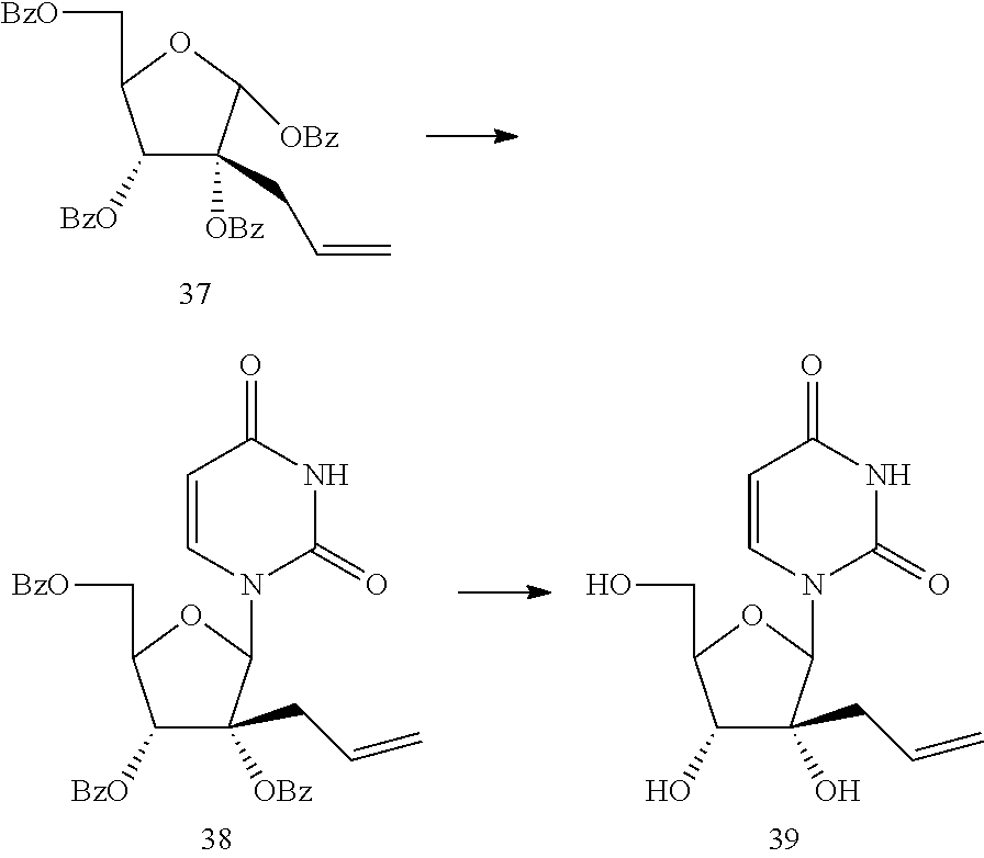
C1([BzO])C(C[BzO])OC([OBz])C1([OBz])CC=C.C1=CN(C2OC(C[BzO])C([BzO])C2([OBz])CC=C)C(=O)NC1=O.C1=CN(C2OC(CO)C(O)C2(O)CC=C)C(=O)NC1=O
